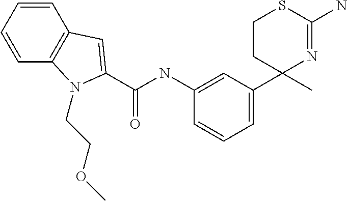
C1(NC(C2=CC3=C(C=CC=C3)N2CCOC)=O)=CC(C2(C)N=C(N)SCC2)=CC=C1
